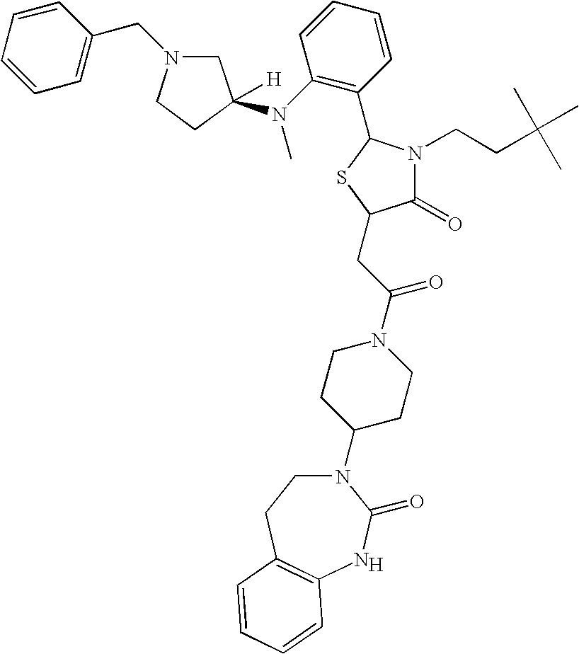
[H].N1(C2CCN(C(CC3C(=O)N(CCC(C)(C)C)C(C4=C(N(C)C5([H])CN(CC6=CC=CC=C6)CC5)C=CC=C4)S3)=O)CC2)CCC2=C(NC1=O)C=CC=C2
